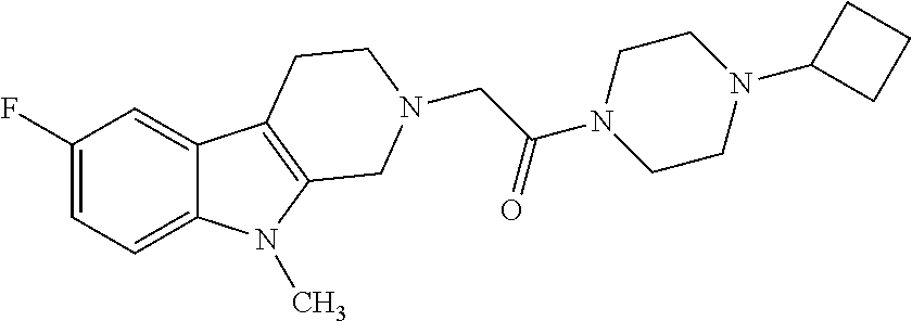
C1(F)=CC=C2C(=C1)C1=C(N2C)CN(CC(N2CCN(C3CCC3)CC2)=O)CC1
